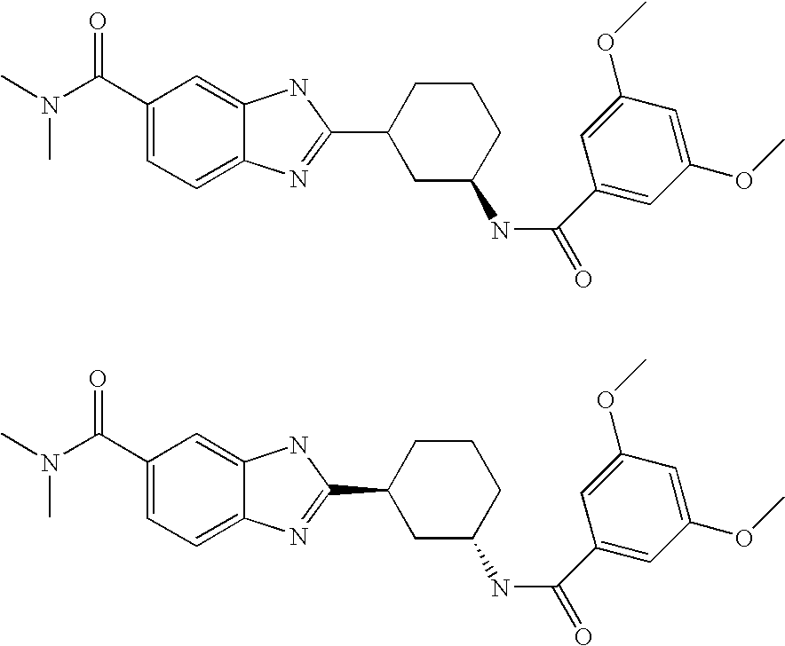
CN(C(C1=CC=C2C(=C1)NC(C1CC(NC(C3=CC(OC)=CC(OC)=C3)=O)CCC1)=N2)=O)C.CN(C(C1=CC=C2C(=C1)NC(C1CC(NC(C3=CC(OC)=CC(OC)=C3)=O)CCC1)=N2)=O)C
